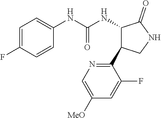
C1=C(F)C=CC(NC(NC2C(=O)NCC2C2=NC=C([MeO])C=C2F)=O)=C1
